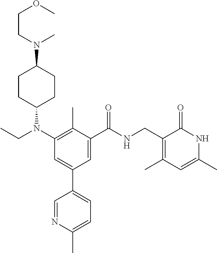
C1CC(N(CC)C2=C(C)C(C(=O)NCC3=C(C)C=C(C)NC3=O)=CC(C3=CC=C(C)N=C3)=C2)CCC1N(C)CCOC
